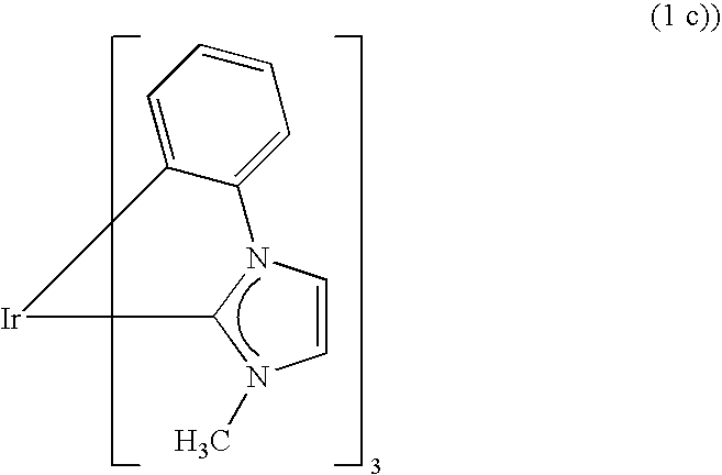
C1=CN2C(N1C)[Ir]C1=CC=CC=C12
